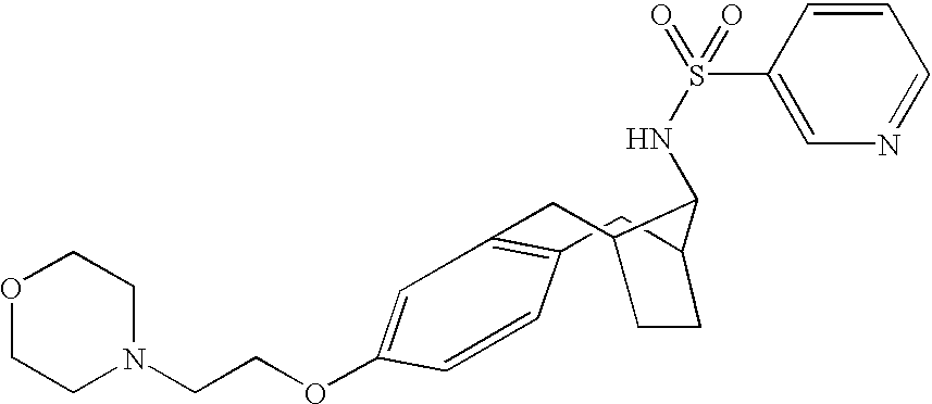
C1=CC(OCCN2CCOCC2)=CC2=C1CC1CCC(C2)C1NS(=O)(=O)C1=CN=CC=C1
